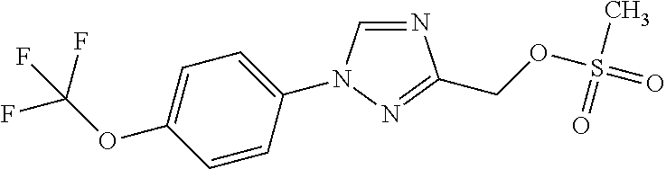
N1=CN(C2=CC=C(OC(F)(F)F)C=C2)N=C1COS(=O)(C)=O
